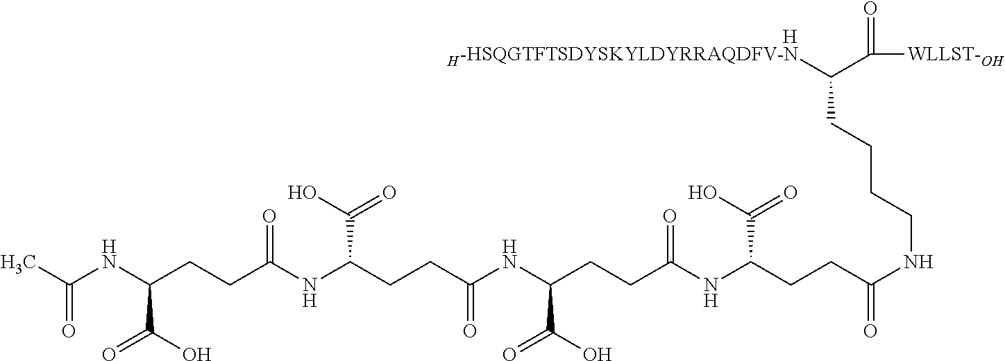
[H-HSQGTFTSDYSKYLDYRRAQDFV-N]C(C([WLLST-OH])=O)CCCCNC(=O)CCC(NC(CCC(C(=O)O)NC(=O)CCC(C(=O)O)NC(=O)CCC(C(O)=O)NC(=O)C)=O)C(O)=O.[H]
